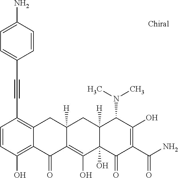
C1=CC(O)=C2C(=C1C#CC1=CC=C(N)C=C1)CC1([H])C(=C(O)C3(O)C([H])(C1)C(N(C)C)C(O)=C(C(N)=O)C3=O)C2=O
